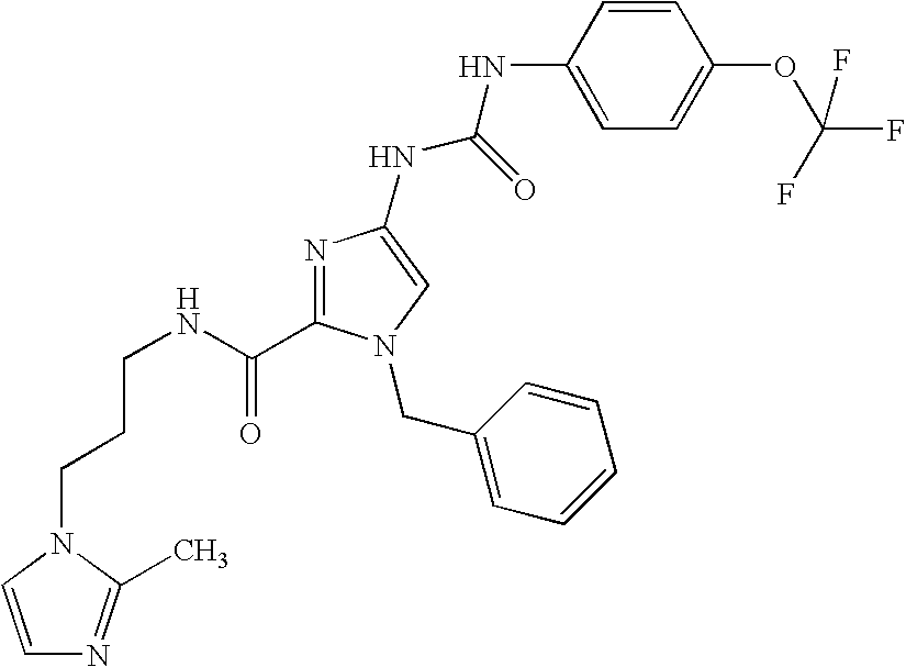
C(CNC(=O)C1=NC(NC(NC2=CC=C(OC(F)(F)F)C=C2)=O)=CN1CC1=CC=CC=C1)CN1C(C)=NC=C1
